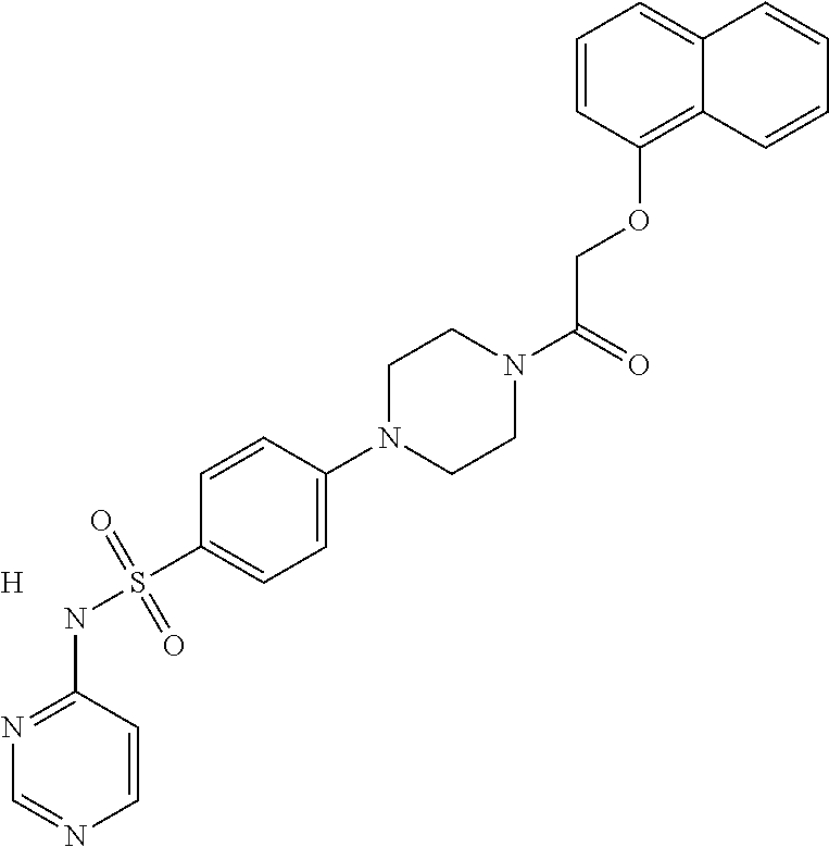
C1=CC(NS(C2=CC=C(N3CCN(C(COC4=C5C(=CC=C4)C=CC=C5)=O)CC3)C=C2)(=O)=O)=NC=N1.[H]
